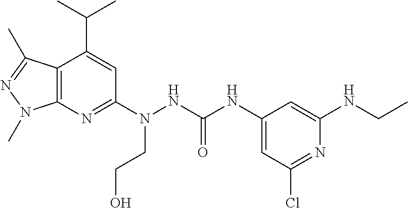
C12=C(N=C(N(NC(NC3=CC(Cl)=NC(NCC)=C3)=O)CCO)C=C1C(C)C)N(C)N=C2C
